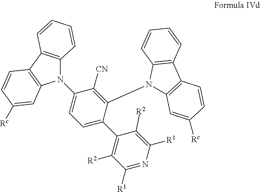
C12=C(C3=C(C=C([Rc])C=C3)N1C1=CC=C(C3=C([R2])C([R1])=NC([R1])=C3[R2])C(N3C4=C(C5=C3C=CC=C5)C=CC([Rc])=C4)=C1[CN])C=CC=C2
